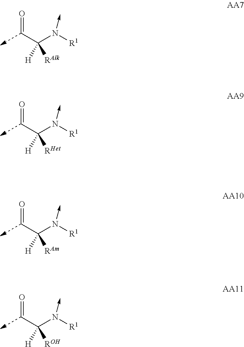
C(C(N([R1])->C)([H])[RAlk])=O.C(C(N([R1])->C)([H])[RHet])=O.C(C(N([R1])->C)([H])[RAm])=O.C(C(N([R1])->C)([H])[ROH])=O
